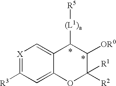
[X]1=C([R3])C=C2C(=C1)C([(L1)a][R5])C([OR0])C([R1])([R2])O2
